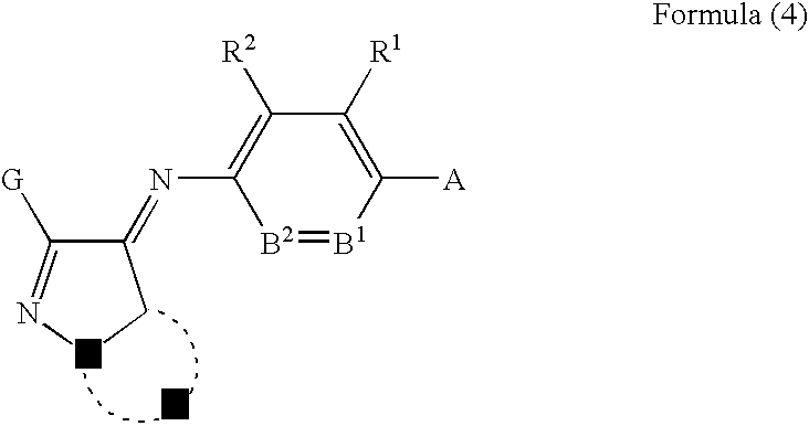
C1(=NC2=C([R2])C([R1])=C([A])[B1]=[B2]2)C([G])=NNC1
